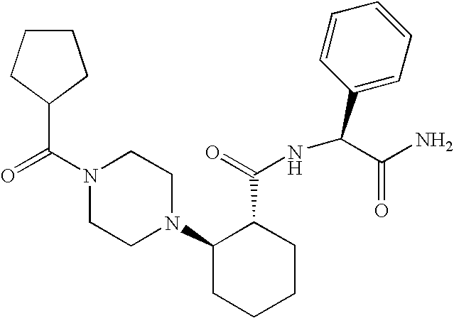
N1(C(=O)C2CCCC2)CCN(C2CCCCC2C(=O)NC(C2=CC=CC=C2)C(N)=O)CC1
